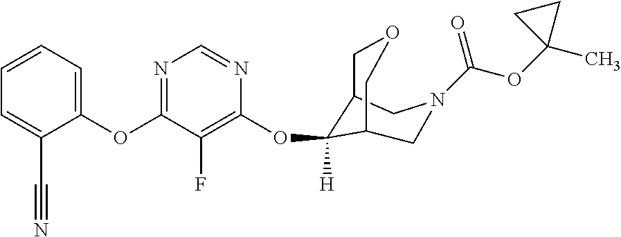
C1(OC2=NC=NC(OC3([H])C4COCC3CN(C(OC3(C)CC3)=O)C4)=C2F)=CC=CC=C1C#N
